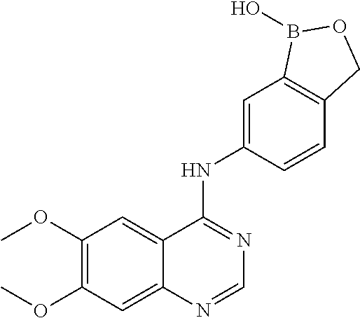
C1(OC)=C(OC)C=C2C(=C1)C(NC1=CC3=C(C=C1)COB3O)=NC=N2
